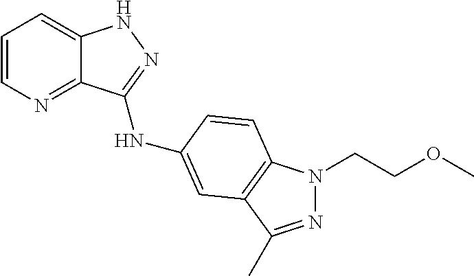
C1=CN=C2C(=C1)NN=C2NC1=CC2=C(N(CCOC)N=C2C)C=C1
